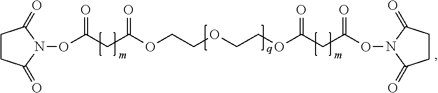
C1CC(=O)N(OC(CC(=O)OCCOCCOC(CC(ON2C(=O)CCC2=O)=O)=O)=O)C1=O
